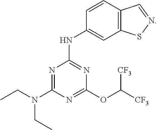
N1=C(N(CC)CC)N=C(OC([CF3])[CF3])N=C1NC1=CC2=C(C=C1)C=NS2
